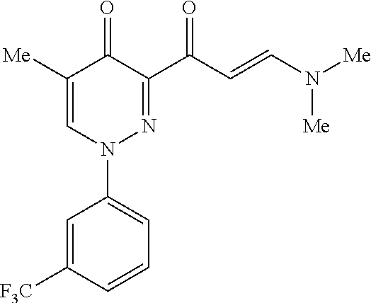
C1=C([F3C])C=CC=C1N1N=C(C(C=CN([Me])[Me])=O)C(=O)C([Me])=C1
